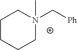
C1CCCN(C[Ph])(C)C1
